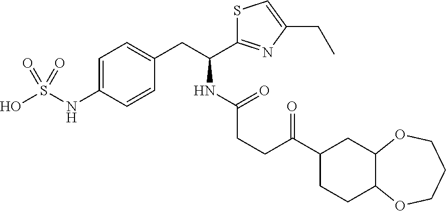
C1=C(NS(O)(=O)=O)C=CC(CC(C2=NC(CC)=CS2)NC(CCC(C2CC3C(CC2)OCCCO3)=O)=O)=C1
